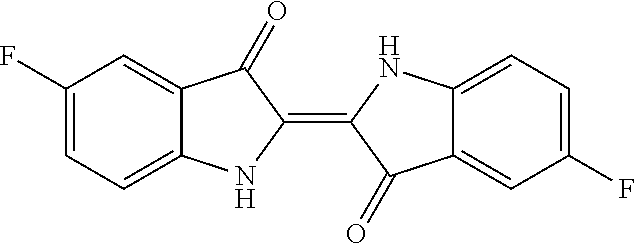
C1(F)=CC=C2C(=C1)C(=O)C(=C1C(=O)C3=CC(F)=CC=C3N1)N2
